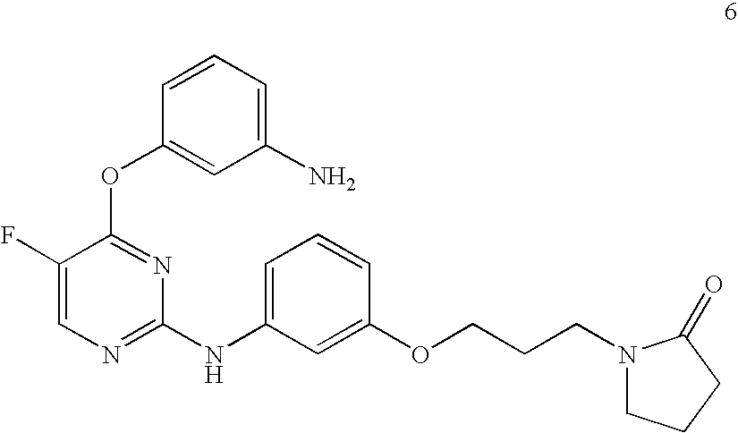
C1(N)=CC=CC(OC2=NC(NC3=CC=CC(OCCCN4CCCC4=O)=C3)=NC=C2F)=C1
